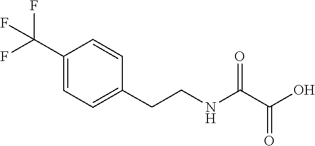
C1=C(C(F)(F)F)C=CC(CCNC(C(=O)O)=O)=C1
